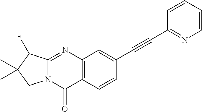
C12=C(C=CC(C#CC3=NC=CC=C3)=C1)C(=O)N1C(=N2)C(F)C(C)(C)C1
